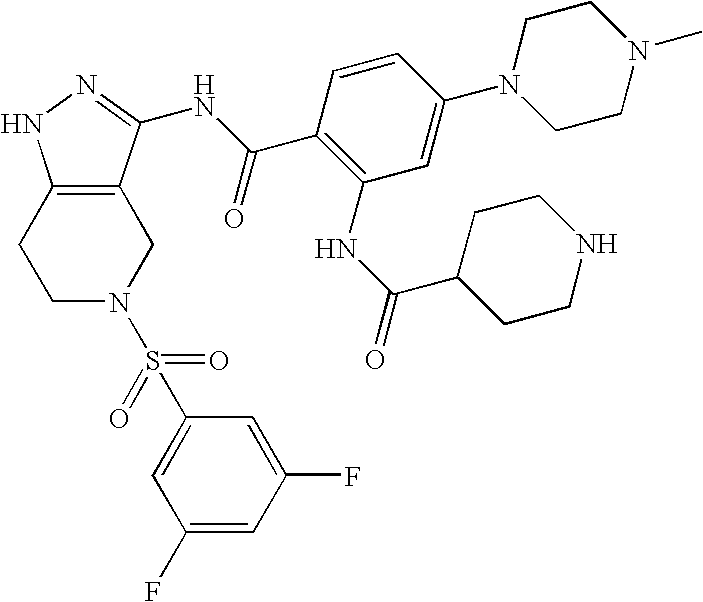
C1N(S(=O)(=O)C2=CC(F)=CC(F)=C2)CC2=C(C1)NN=C2NC(C1=C(NC(=O)C2CCNCC2)C=C(N2CCN(C)CC2)C=C1)=O
